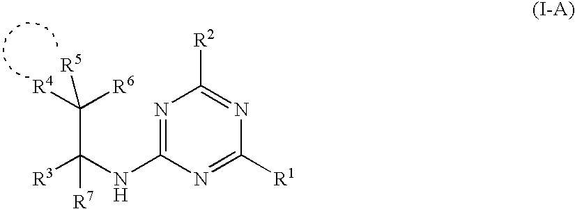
N1=C(NC(C([R6])([R4])[R5])([R3])[R7])N=C([R1])N=C1[R2]
